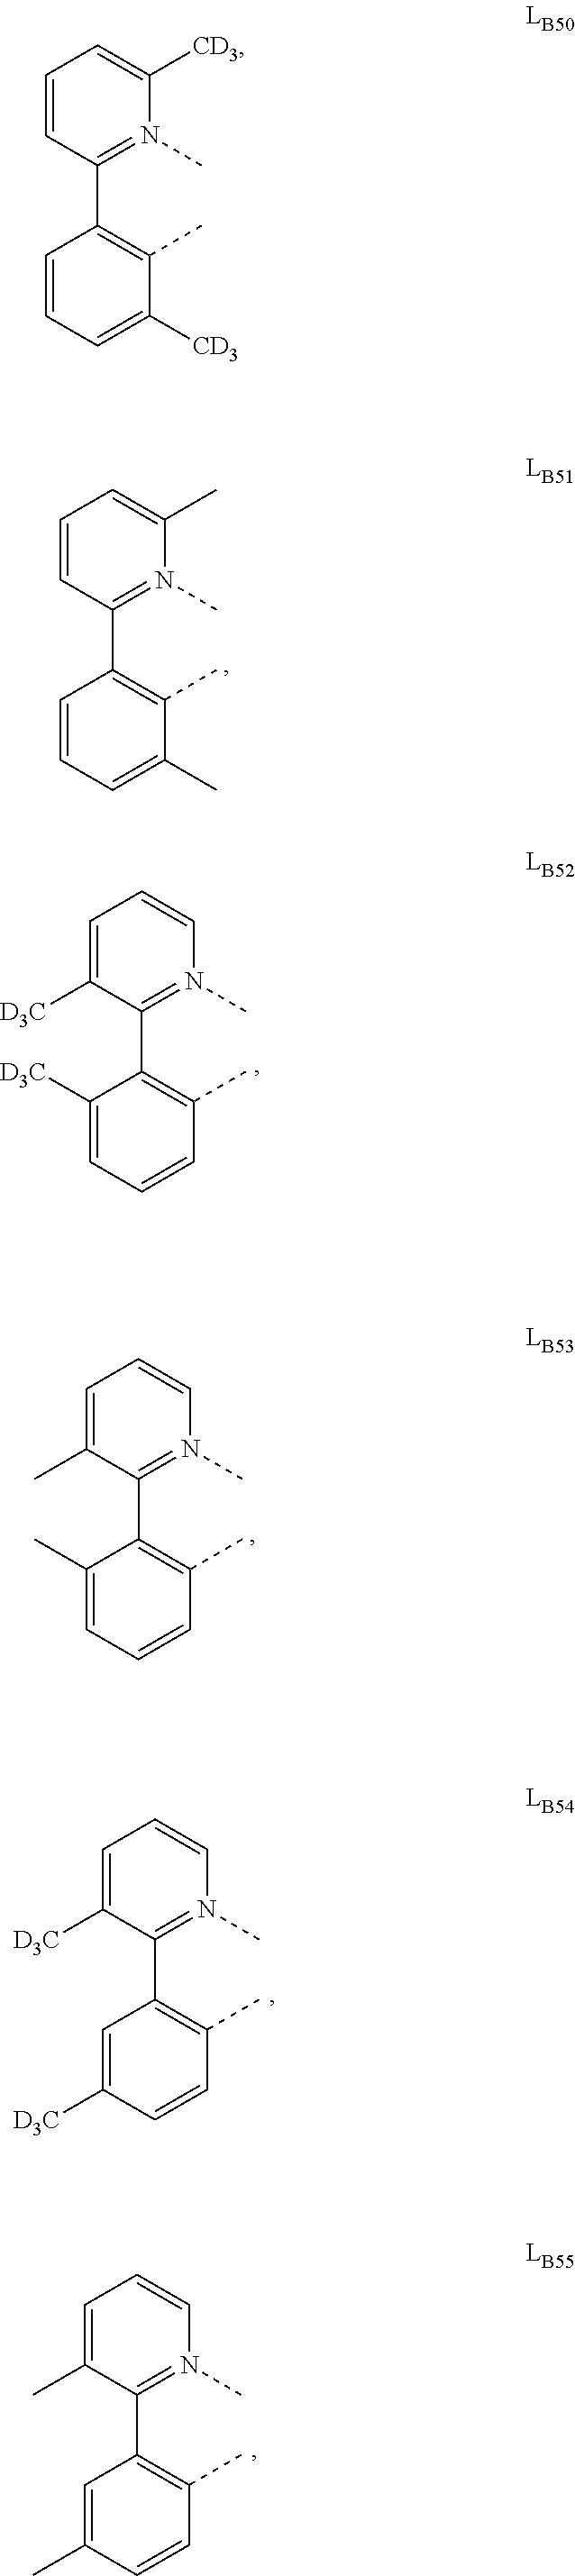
C1=CC(C2=C(C)C([CD3])=CC=C2)=N(C)C([CD3])=C1.C1=CC(C2=C(C)C(C)=CC=C2)=N(C)C(C)=C1.C1=C(C)C(C2=C(C)C=CC=C2C)=N(C)C=C1.C1=C(C)C(C2=C(C)C=CC(C)=C2)=N(C)C=C1.C1=C([D3C])C(C2=C(C)C=CC=C2[D3C])=N(C)C=C1.C1=C([D3C])C(C2=C(C)C=CC([D3C])=C2)=N(C)C=C1
